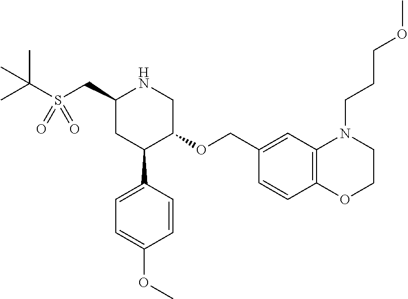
C1(CS(C(C)(C)C)(=O)=O)CC(C2=CC=C(OC)C=C2)C(OCC2=CC3=C(C=C2)OCCN3CCCOC)CN1
